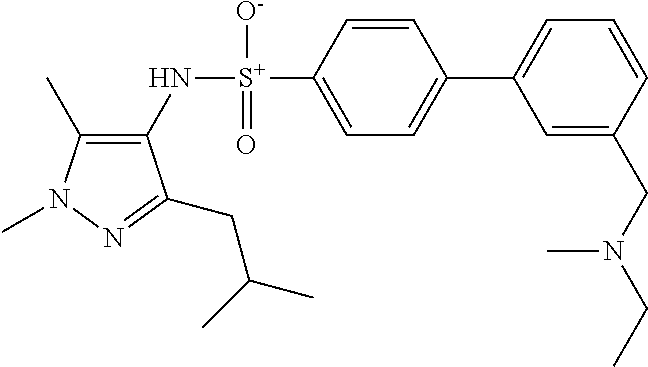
C1(C)=C(N[S+](C2=CC=C(C3=CC=CC(CN(C)CC)=C3)C=C2)([O-])=O)C(CC(C)C)=NN1C
